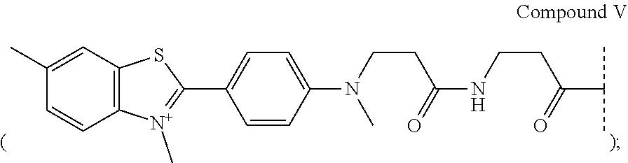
C1=CC2=C(C=C1C)SC(C1=CC=C(N(CCC(=O)NCCC(C(C)C)=O)C)C=C1)=[N+]2C
